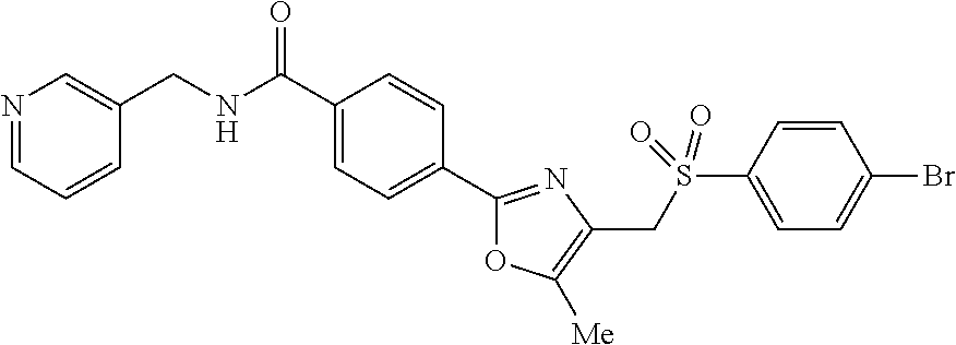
C1(C(NCC2=CN=CC=C2)=O)=CC=C(C2=NC(CS(C3=CC=C(Br)C=C3)(=O)=O)=C([Me])O2)C=C1
